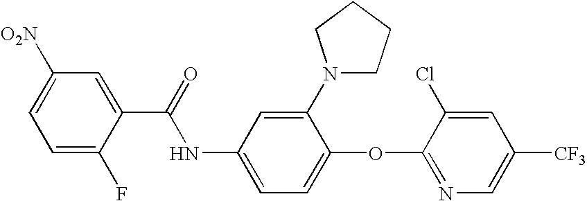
C1=C(F)C(C(=O)NC2=CC=C(OC3=NC=C([CF3])C=C3Cl)C(N3CCCC3)=C2)=CC([O2N])=C1
